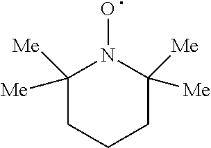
C1([Me])([Me])CCCC([Me])([Me])N1O
